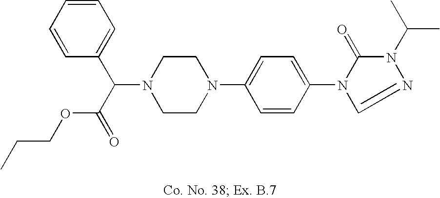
N1(C(C(=O)OCCC)C2=CC=CC=C2)CCN(C2=CC=C(N3C(=O)N(C(C)C)N=C3)C=C2)CC1
